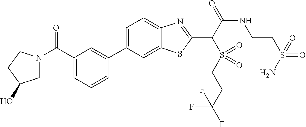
C1=C(C2=CC(C(=O)N3CC(O)CC3)=CC=C2)C=C2C(=C1)N=C(C(S(CCC(F)(F)F)(=O)=O)C(=O)NCCS(=O)(=O)N)S2
